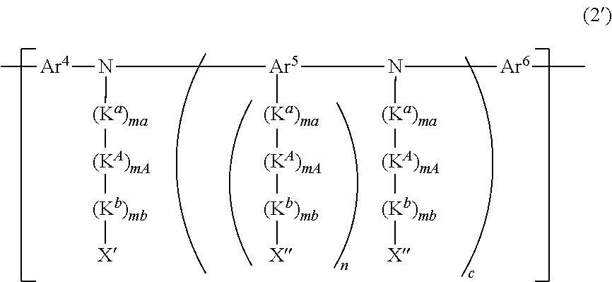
[Ar5]([(Ka)ma][(KA)mA][(Kb)mb][X])(N([Ar4]C)[(Ka)ma][(KA)mA][(Kb)mb][X])N([Ar6]C)[(Ka)ma][(KA)mA][(Kb)mb][X]
